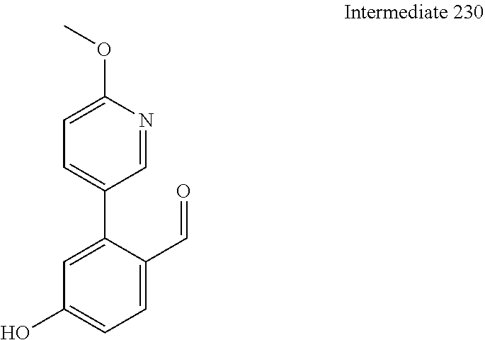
C1(O)=CC=C(C=O)C(C2=CC=C(OC)N=C2)=C1
